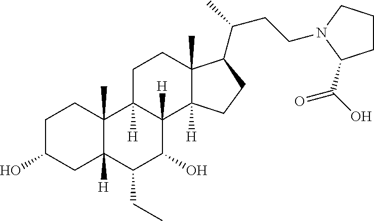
OC1CCC2(C)C([H])(C1)C(CC)C(O)C1([H])C2([H])CCC2(C)C1([H])CCC2C(C)CCN1CCCC1C(O)=O
